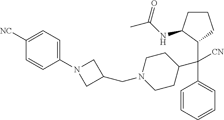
C1([NC])=CC=C(N2CC(CN3CCC(C(C4=CC=CC=C4)([CN])C4C(NC(C)=O)CCC4)CC3)C2)C=C1
